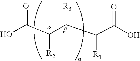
C(C(C(C(O)=O)[R1])[R3])(C(O)=O)[R2]
